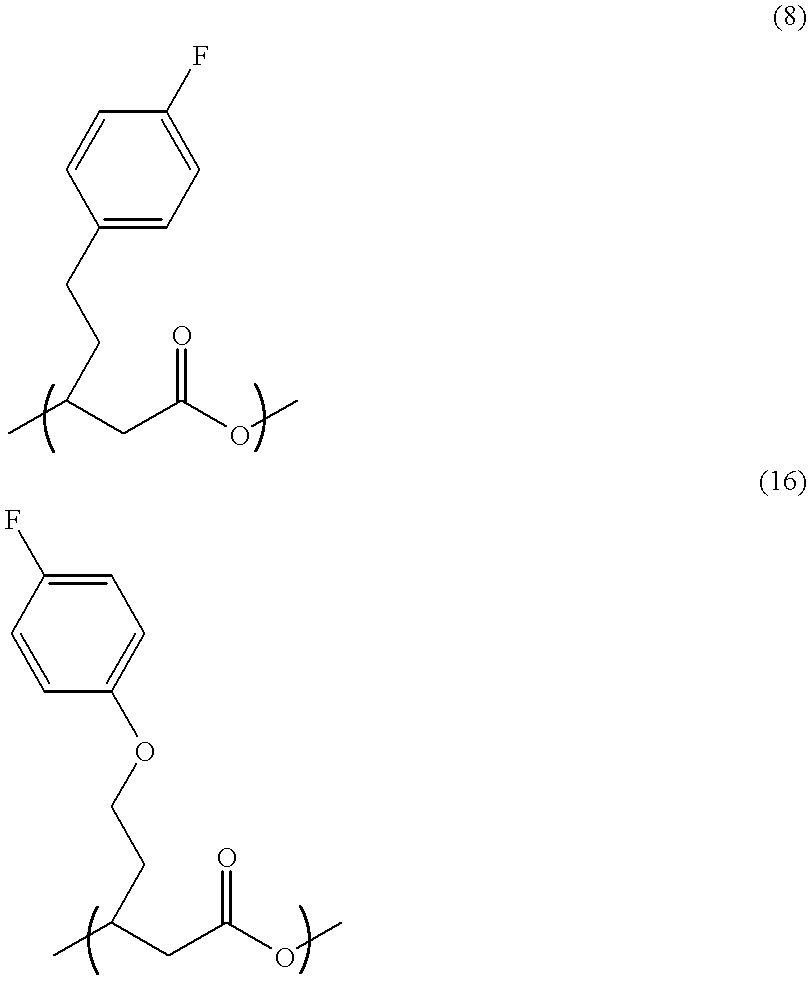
C1(F)=CC=C(CCC(C)CC(OC)=O)C=C1.C1=C(F)C=CC(OCCC(C)CC(OC)=O)=C1
